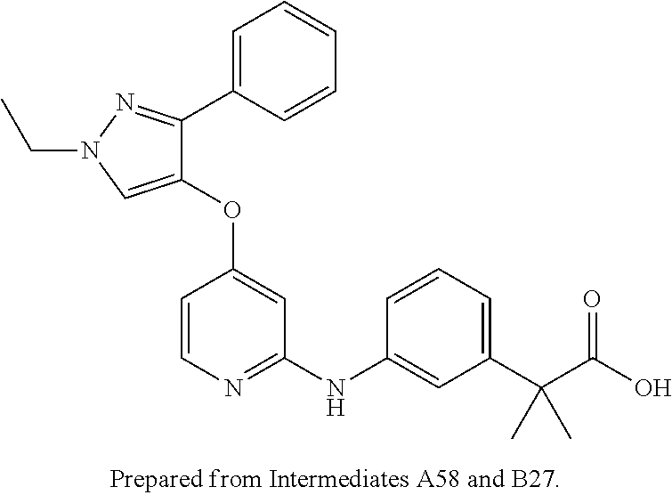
C1(OC2=CC(NC3=CC(C(C(O)=O)(C)C)=CC=C3)=NC=C2)=CN(CC)N=C1C1=CC=CC=C1
